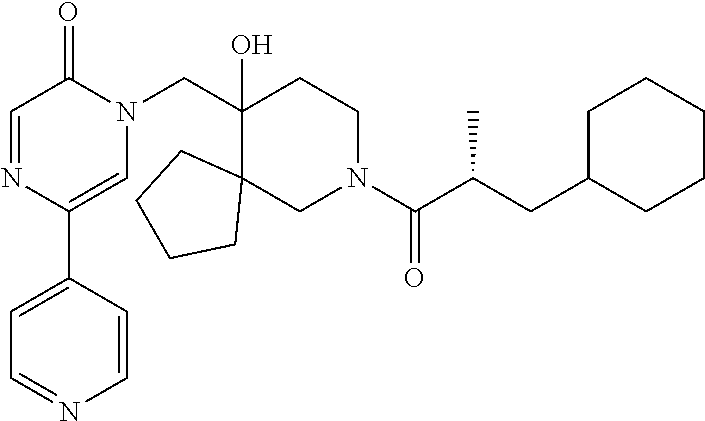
C1(C2=CN(CC3(O)C4(CCCC4)CN(C(=O)C(CC4CCCCC4)C)CC3)C(=O)C=N2)=CC=NC=C1
